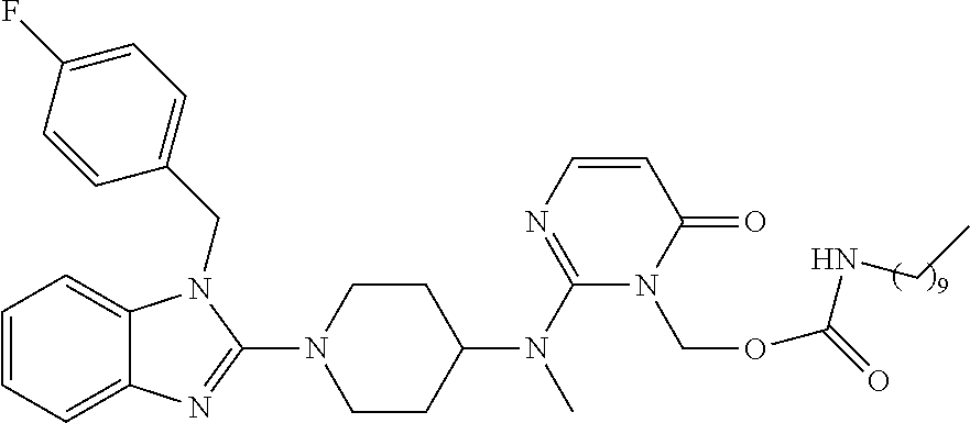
C1=CC=C2C(=C1)N(CC1=CC=C(F)C=C1)C(N1CCC(N(C3=NC=CC(=O)N3COC(=O)NCC)C)CC1)=N2
